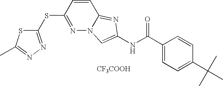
[CF3COOH].C1(SC2=NN3C(=NC(NC(C4=CC=C(C(C)(C)C)C=C4)=O)=C3)C=C2)=NN=C(C)S1
